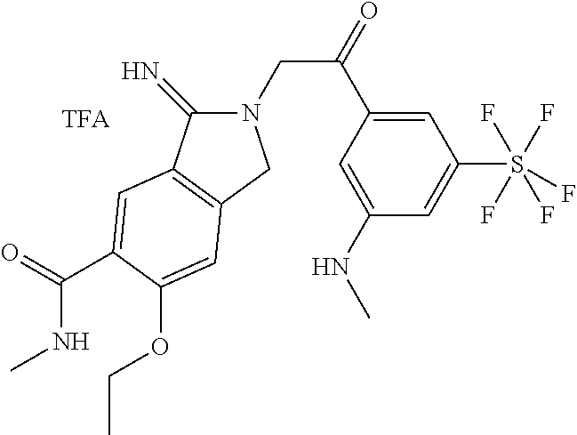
N1(CC(=O)C2=CC(S(F)(F)(F)(F)F)=CC(NC)=C2)C(=N)C2=C(C1)C=C(OCC)C(C(=O)NC)=C2
